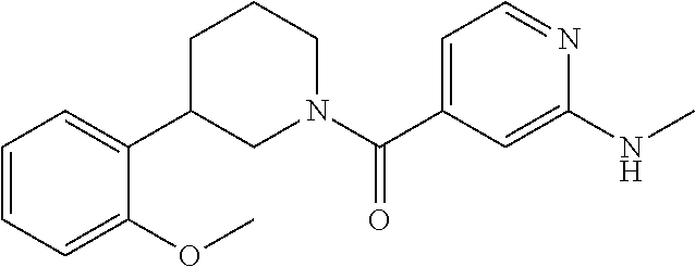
C1=C(C(N2CCCC(C3=CC=CC=C3OC)C2)=O)C=C(NC)N=C1
